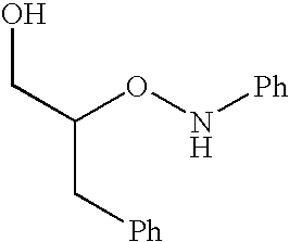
C(C(ON[Ph])C[Ph])O
